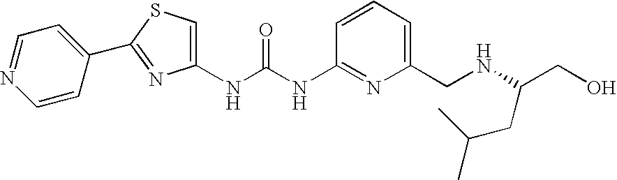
N(C(=O)NC1=NC(CNC(CO)CC(C)C)=CC=C1)C1=CSC(C2=CC=NC=C2)=N1
